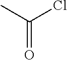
C(Cl)(=O)C
